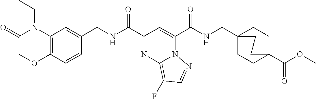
C(=O)(C1=CC(C(=O)NCC2=CC3=C(C=C2)OCC(=O)N3CC)=NC2=C(F)C=NN21)NCC12CCC(C(OC)=O)(CC1)CC2
